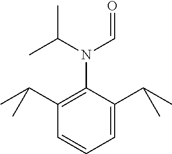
C1=C(C(C)C)C(N(C(C)C)C=O)=C(C(C)C)C=C1
